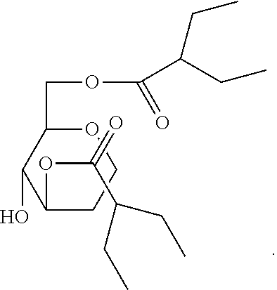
O1C(COC(C(CC)CC)=O)C(O)C(OC(=O)C(CC)CC)CC1
